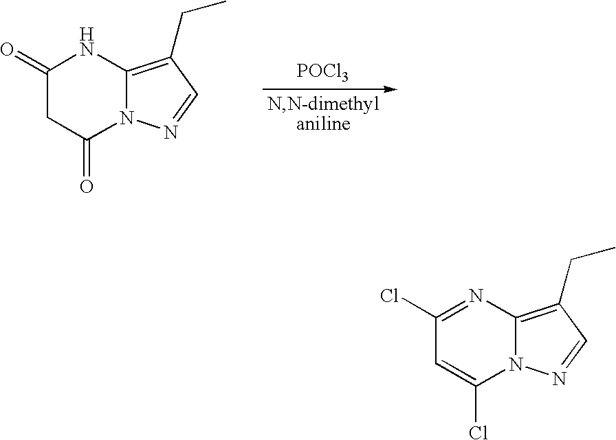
C1(=O)CC(=O)N2C(=C(CC)C=N2)N1.[POCl3].C1(Cl)=NC2=C(CC)C=NN2C(Cl)=C1
